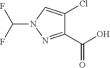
OC(C1=NN(C(F)F)C=C1Cl)=O
